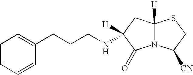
C1C(NCCCC2=CC=CC=C2)([H])C(=O)N2C1([H])SCC2[CN]
